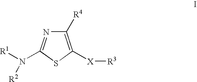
C1([R4])=C([X][R3])SC(N([R1])[R2])=N1
